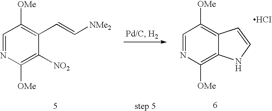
C1=NC([OMe])=C([NO2])C(C=C[NMe2])=C1[OMe].C1=NC([OMe])=C2C(=C1[OMe])C=CN2.[HCI]
